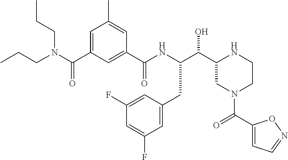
C(C1CN(C(C2=CC=NO2)=O)CCN1)(O)C(NC(C1=CC(C(N(CCC)CCC)=O)=CC(C)=C1)=O)CC1=CC(F)=CC(F)=C1
